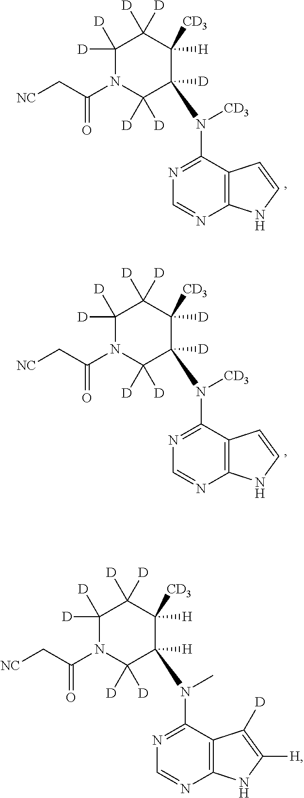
C12=C(C(N([CD3])C3([D])C([D])([D])N(C(C[NC])=O)C([D])([D])C([D])([D])C3([H])[CD3])=NC=N1)C=CN2.C12=C(C(N([CD3])C3([D])C([D])([D])N(C(C[NC])=O)C([D])([D])C([D])([D])C3([D])[CD3])=NC=N1)C=CN2.C12=C(C(N(C)C3([H])C([D])([D])N(C(C[NC])=O)C([D])([D])C([D])([D])C3([H])[CD3])=NC=N1)C([D])=C([H])N2
